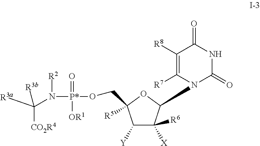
C1([R8])=C([R7])N(C2C([X])([R6])C([Y])C([R5])(CO[P*](=O)([OR1])N([R2])C([R3a])([CO2R4])[R3b])O2)C(=O)NC1=O
